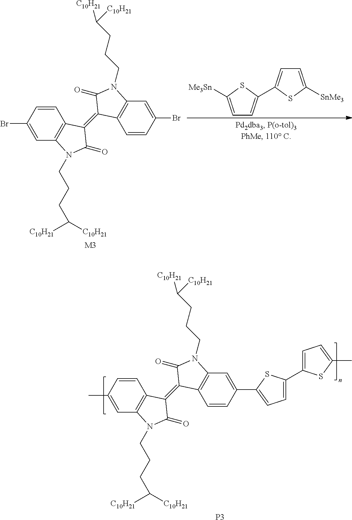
C1=C([Me3Sn])SC(C2=CC=C([SnMe3])S2)=C1.[M3].C1=CC(Br)=CC2=C1C(=C1C3=C(C=C(Br)C=C3)N(CCCC([C10H21])[C10H21])C1=O)C(=O)N2CCCC([C10H21])[C10H21].[P3].C1=CC(C)=CC2=C1C(=C1C3=C(C=C(C4=CC=C(C5=CC=C(C)S5)S4)C=C3)N(CCCC([C10H21])[C10H21])C1=O)C(=O)N2CCCC([C10H21])[C10H21]
